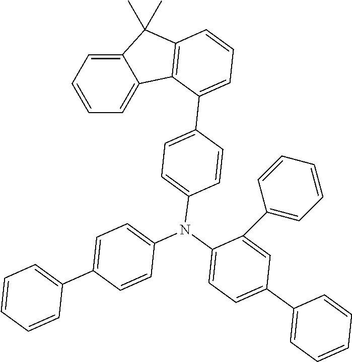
C12=CC=CC=C1C1=C(C2(C)C)C=CC=C1C1=CC=C(N(C2=CC=C(C3=CC=CC=C3)C=C2)C2=CC=C(C3=CC=CC=C3)C=C2C2=CC=CC=C2)C=C1
